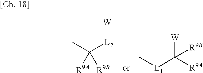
C([L2][W])(C)([R9A])[R9B].C[L1]C([W])([R9A])[R9B]
